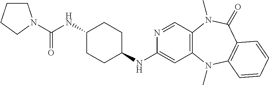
N1=CC2=C(C=C1NC1CCC(NC(=O)N3CCCC3)CC1)N(C)C1=C(C(=O)N2C)C=CC=C1
